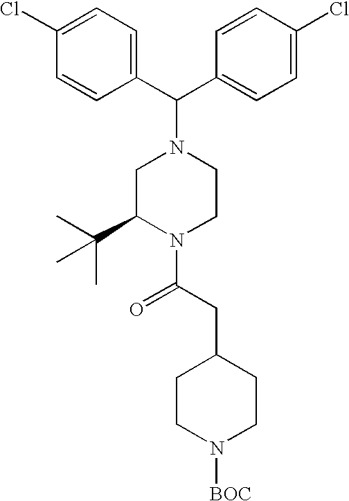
C1=C(Cl)C=CC(C(C2=CC=C(Cl)C=C2)N2CC(C(C)(C)C)N(C(CC3CCN([BOC])CC3)=O)CC2)=C1
